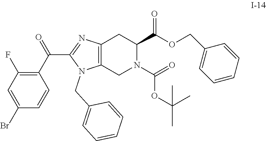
C12=C(CN(C(=O)OC(C)(C)C)C(C(OCC3=CC=CC=C3)=O)C1)N(CC1=CC=CC=C1)C(C(C1=C(F)C=C(Br)C=C1)=O)=N2
